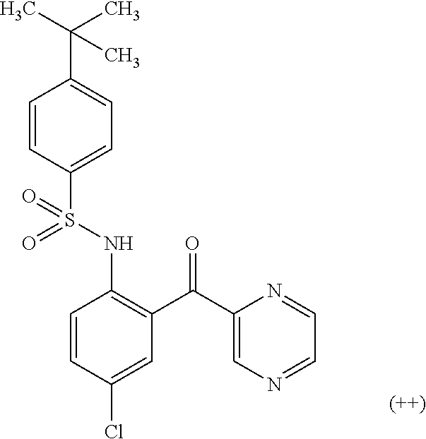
C1=CC(S(NC2=C(C(C3=CN=CC=N3)=O)C=C(Cl)C=C2)(=O)=O)=CC=C1C(C)(C)C
